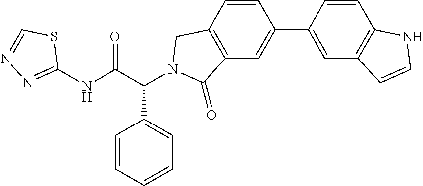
C1(NC(C(C2=CC=CC=C2)N2CC3=C(C=C(C4=CC5=C(C=C4)NC=C5)C=C3)C2=O)=O)=NN=CS1
